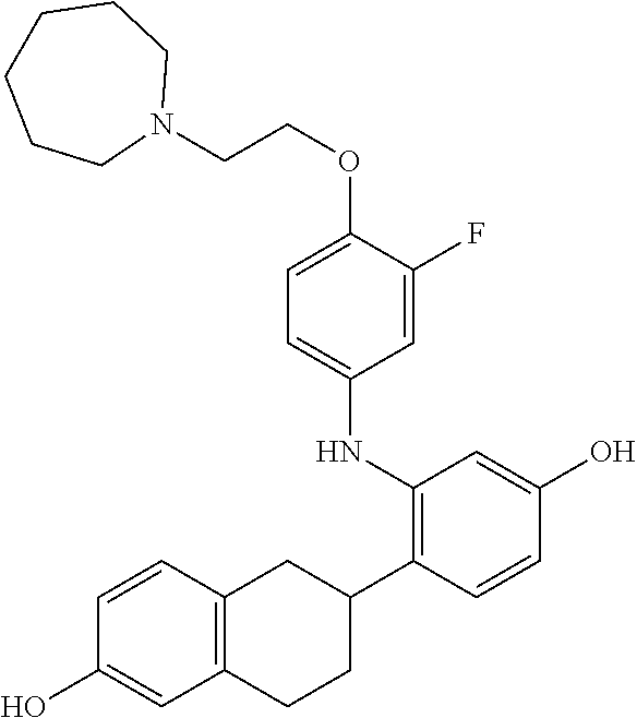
C1=C(F)C(OCCN2CCCCCC2)=CC=C1NC1=C(C2CC3=C(CC2)C=C(O)C=C3)C=CC(O)=C1
